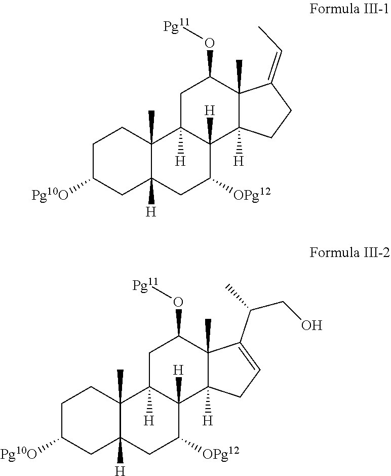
C1C([Pg10O])CC2([H])C(C)(C1)C1([H])C([H])(C([OPg12])C2)C2([H])C(C)(C(O[Pg11])C1)C(=CC)CC2.C1C([Pg10O])CC2([H])C(C)(C1)C1([H])C([H])(C([OPg12])C2)C2([H])C(C)(C(O[Pg11])C1)C(C(CO)C)=CC2
